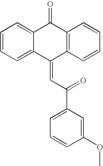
C1=CC=C2C(=C1)C(=CC(=O)C1=CC=CC(OC)=C1)C1=C(C2=O)C=CC=C1
